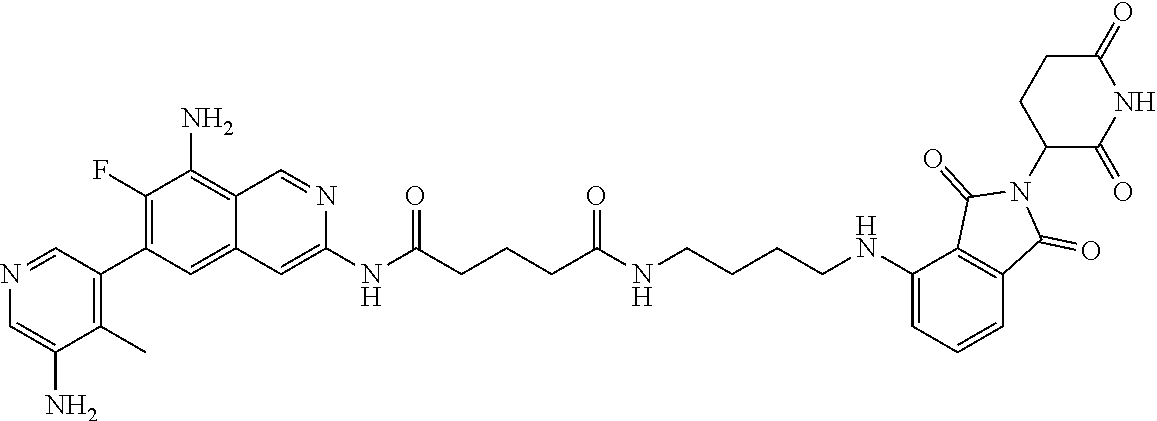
N(C(CCCC(NCCCCNC1=CC=CC2=C1C(=O)N(C1CCC(=O)NC1=O)C2=O)=O)=O)C1=CC2=CC(C3=C(C)C(N)=CN=C3)=C(F)C(N)=C2C=N1
